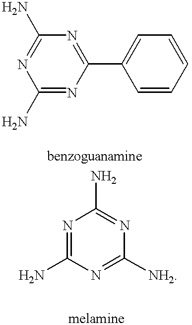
C1(N)=NC(C2=CC=CC=C2)=NC(N)=N1.N1=C(N)N=C([NH2])N=C1N
